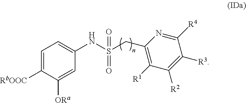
C1=C([RbOOC])C([ORa])=CC(NS(CC2=C([R1])C([R2])=C([R3])C([R4])=N2)(=O)=O)=C1
